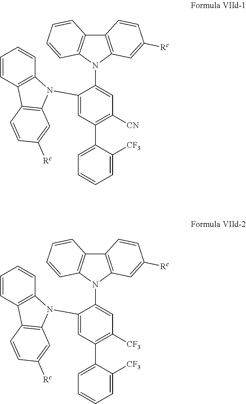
C12=C(N(C3=CC([CN])=C(C4=CC=CC=C4[CF3])C=C3N3C4=C(C=CC=C4)C4=C3C=C([Rc])C=C4)C3=C1C=CC=C3)C=C([Rc])C=C2.C12=C(N(C3=CC([CF3])=C(C4=CC=CC=C4[CF3])C=C3N3C4=C(C=CC=C4)C4=C3C=C([Rc])C=C4)C3=C1C=CC=C3)C=C([Rc])C=C2
